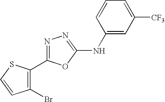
C1(Br)=C(C2=NN=C(NC3=CC([CF3])=CC=C3)O2)SC=C1
